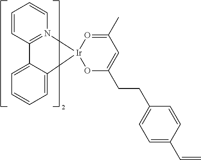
C1=CC2=N(C=C1)[Ir]1(C3=CC=CC=C32)OC(CCC2=CC=C(C=C)C=C2)=CC(C)=O1
